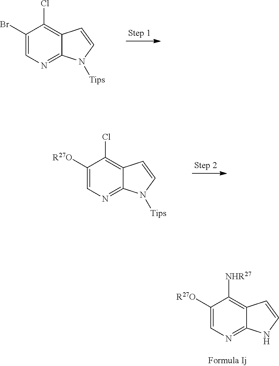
C1(Br)=CN=C2C(=C1Cl)C=CN2[Tips].C1([R27O])=CN=C2C(=C1Cl)C=CN2[Tips].C1([R27O])=CN=C2C(=C1[NHR27])C=CN2
